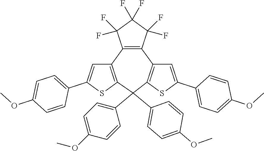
C12=C(C(F)(F)C(F)(F)C1(F)F)C1=C(SC(C3=CC=C(OC)C=C3)=C1)C(C1=CC=C(OC)C=C1)(C1=CC=C(OC)C=C1)C1=C2C=C(C2=CC=C(OC)C=C2)S1
